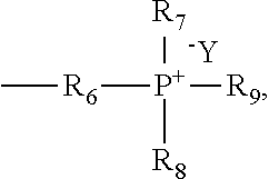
[R6]([P+]([R9])([R7])[R8])C.[-Y]
